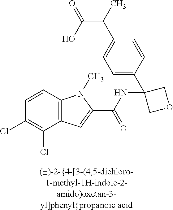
C1(Cl)=C(Cl)C2=C(C=C1)N(C)C(C(NC1(C3=CC=C(C(C(=O)O)C)C=C3)COC1)=O)=C2
